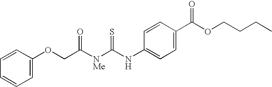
C1(OCC([NMe]C(NC2=CC=C(C(OCCCC)=O)C=C2)=S)=O)=CC=CC=C1
